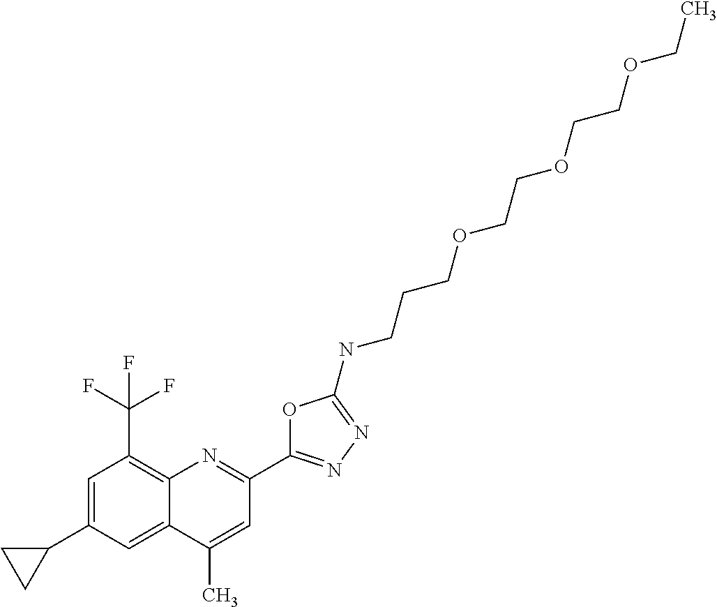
C1(C)=CC(C2=NN=C(NCCCOCCOCCOCC)O2)=NC2=C(C(F)(F)F)C=C(C3CC3)C=C12
